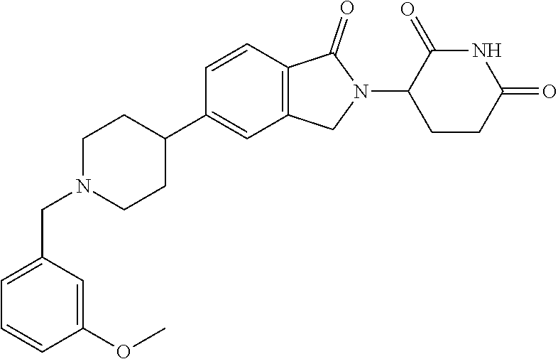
C1N(CC2=CC=CC(OC)=C2)CCC(C2=CC3=C(C=C2)C(=O)N(C2CCC(=O)NC2=O)C3)C1
